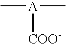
C[A](C)[COO-]
